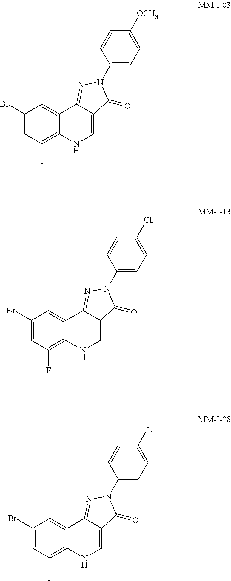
C1(Br)=CC(F)=C2C(=C1)C1=NN(C3=CC=C([OCH3])C=C3)C(=O)C1=CN2.C1(Br)=CC(F)=C2C(=C1)C1=NN(C3=CC=C(Cl)C=C3)C(=O)C1=CN2.C1(Br)=CC(F)=C2C(=C1)C1=NN(C3=CC=C(F)C=C3)C(=O)C1=CN2
